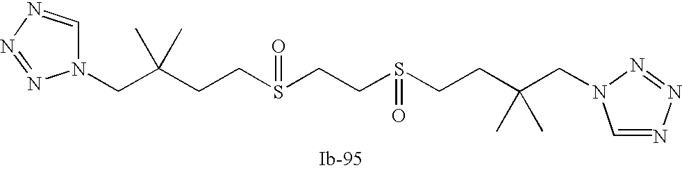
S(=O)(CCS(=O)CCC(CN1C=NN=N1)(C)C)CCC(CN1C=NN=N1)(C)C
